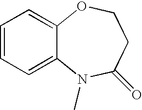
C1=CC=C2C(=C1)OCCC(=O)N2C
